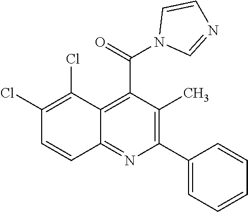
C1(C2=C(C)C(C(N3C=NC=C3)=O)=C3C(=N2)C=CC(Cl)=C3Cl)=CC=CC=C1
